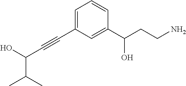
C1=C(C#CC(C(C)C)O)C=C(C(CCN)O)C=C1
